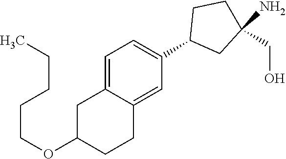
C1=C2C(=CC(C3CC(N)(CO)CC3)=C1)CCC(OCCCCC)C2
